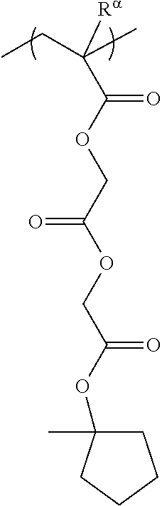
C(C)C(C)([Ra])C(=O)OCC(OCC(OC1(C)CCCC1)=O)=O
